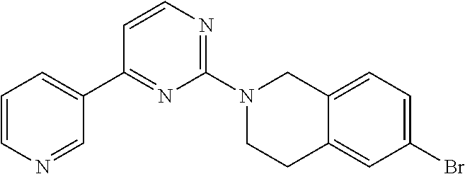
C1=CN=CC(C2=NC(N3CCC4=CC(Br)=CC=C4C3)=NC=C2)=C1
